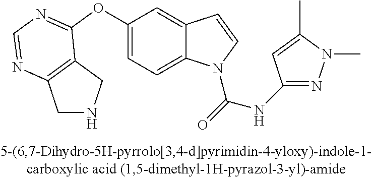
C1(OC2=NC=NC3=C2CNC3)=CC=C2C(=C1)C=CN2C(=O)NC1=NN(C)C(C)=C1
